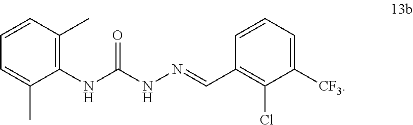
C1=CC(C)=C(NC(NN=CC2=C(Cl)C([CF3])=CC=C2)=O)C(C)=C1
